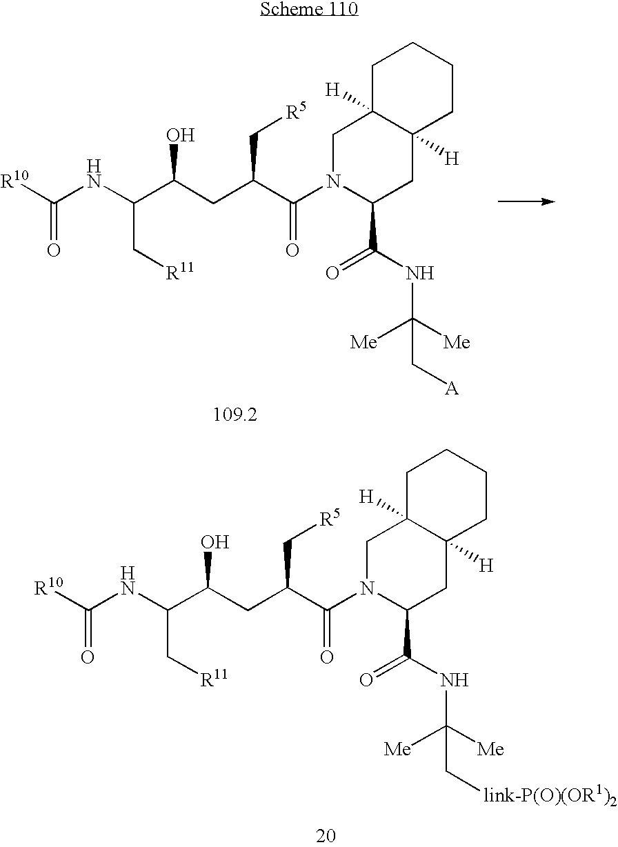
N(C(C[R11])C(CC(C(N1C(C(=O)NC([Me])([Me])C[A])CC2([H])C([H])(C1)CCCC2)=O)C[R5])O)C([R10])=O.N(C(C[R11])C(CC(C(N1C(C(=O)NC([Me])([Me])C[link-P(O)(OR1)2])CC2([H])C([H])(C1)CCCC2)=O)C[R5])O)C([R10])=O
